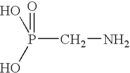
P(CN)(O)(O)=O
